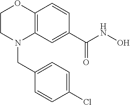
C12=C(C=C(C(NO)=O)C=C1)N(CC1=CC=C(Cl)C=C1)CCO2
